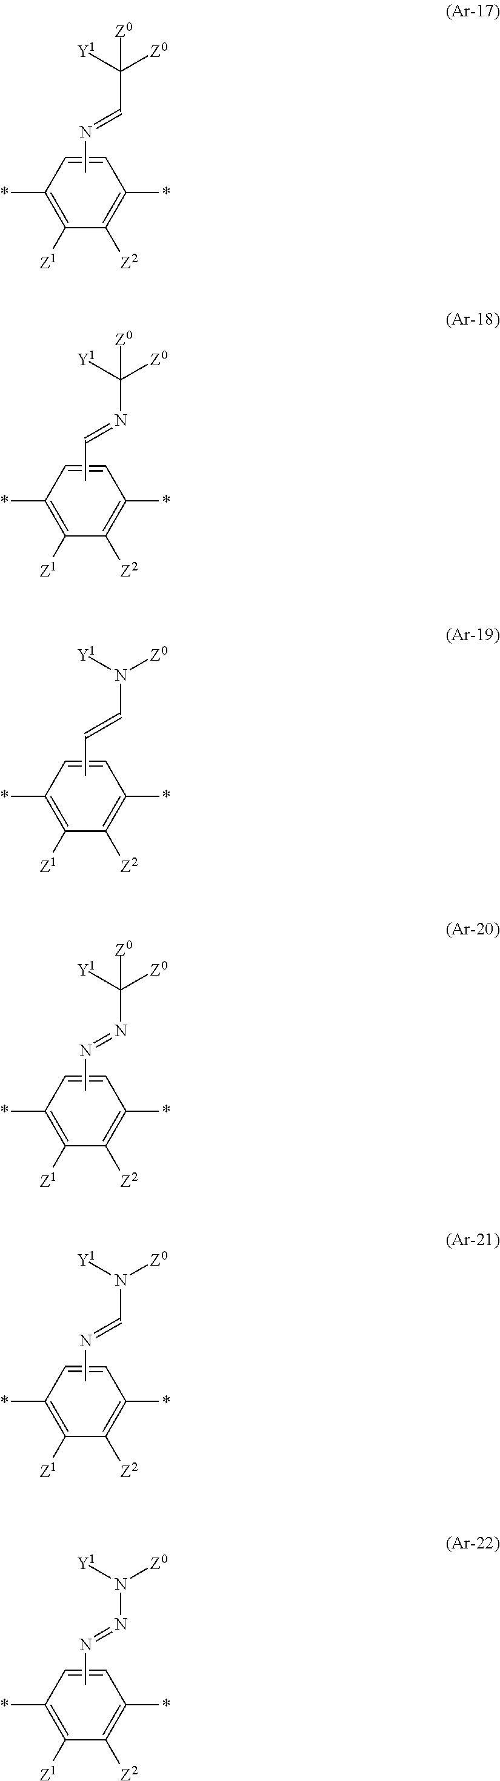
C1(*)=C([Z1])C([Z2])=C(*)C=C1.CN=CC([Y1])([Z0])[Z0].C1(*)=C([Z1])C([Z2])=C(*)C=C1.CC=NC([Y1])([Z0])[Z0].C1(*)=C([Z1])C([Z2])=C(*)C=C1.CC=CN([Y1])[Z0].C1(*)=C([Z1])C([Z2])=C(*)C=C1.CN=NC([Y1])([Z0])[Z0].C1(*)=C([Z1])C([Z2])=C(*)C=C1.CN=CN([Y1])[Z0].C1(*)=C([Z1])C([Z2])=C(*)C=C1.CN=NN([Y1])[Z0]
